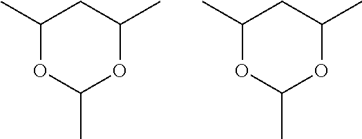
C1(C)OC(C)OC(C)C1.C1(C)OC(C)OC(C)C1
